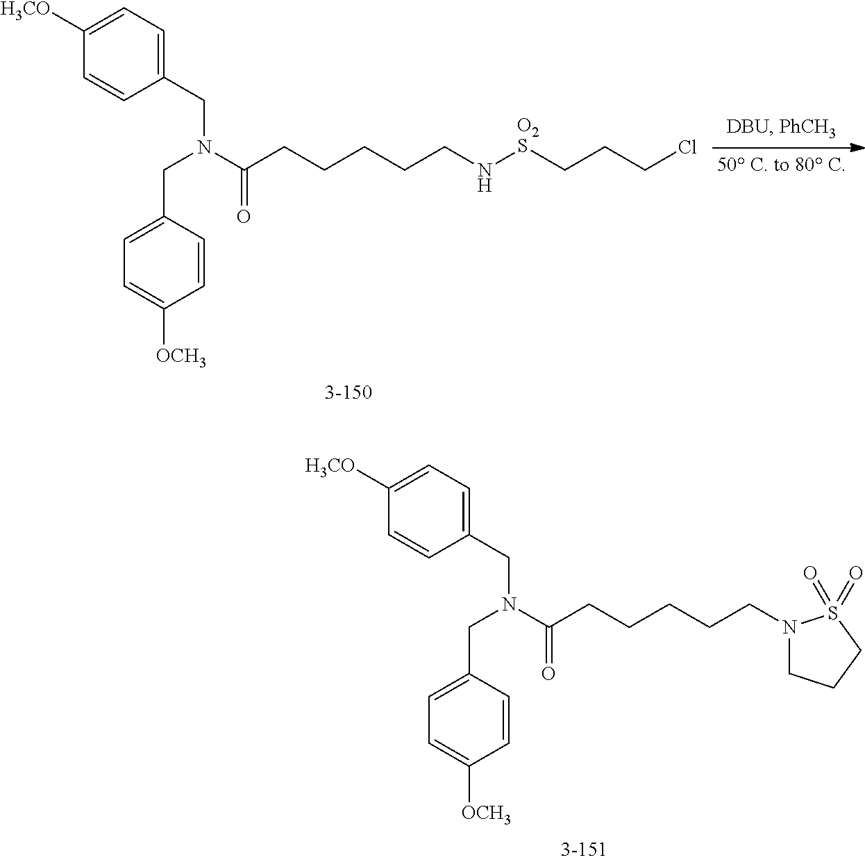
C1(CN(CC2=CC=C([OCH3])C=C2)C(=O)CCCCCN[O2S]CCCCl)=CC=C([H3CO])C=C1.C1(CN(CC2=CC=C([OCH3])C=C2)C(=O)CCCCCN2CCCS2(=O)=O)=CC=C([H3CO])C=C1
